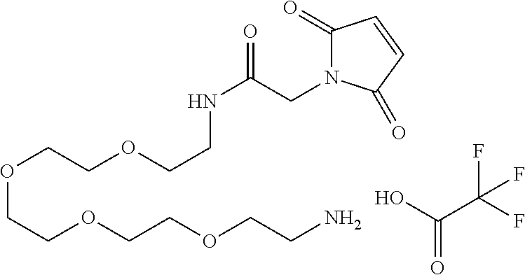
O(CCOCCOCCN)CCOCCNC(=O)CN1C(=O)C=CC1=O.OC(=O)C(F)(F)F
